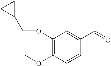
C1(OCC2CC2)=C(OC)C=CC(C=O)=C1
